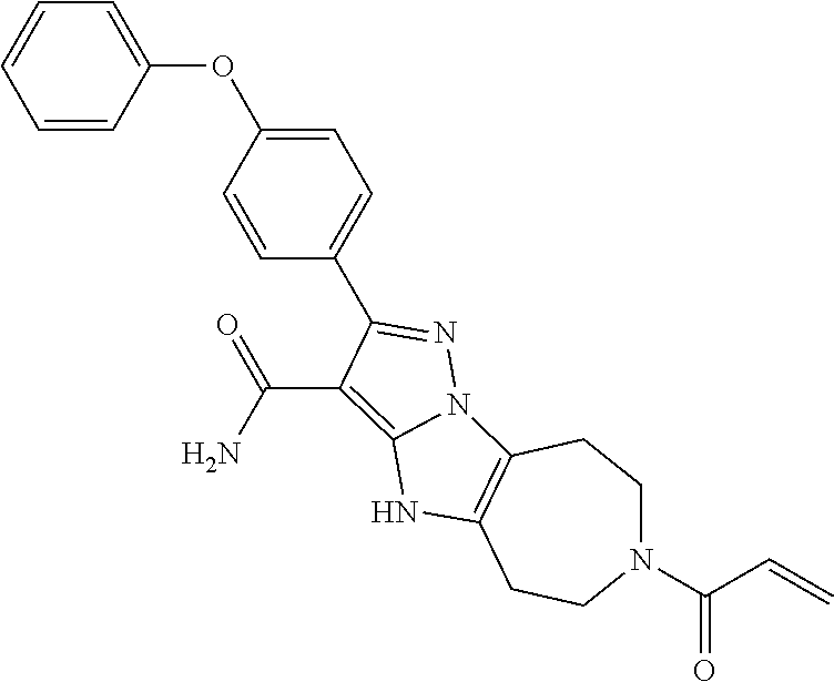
C1(C2=NN3C4=C(CCN(C(C=C)=O)CC4)NC3=C2C(N)=O)=CC=C(OC2=CC=CC=C2)C=C1
